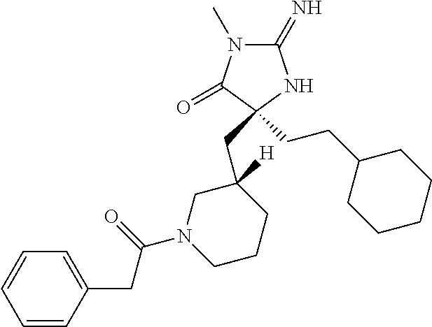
C1(=N)N(C)C(=O)C(CCC2CCCCC2)(CC2([H])CN(C(=O)CC3=CC=CC=C3)CCC2)N1
